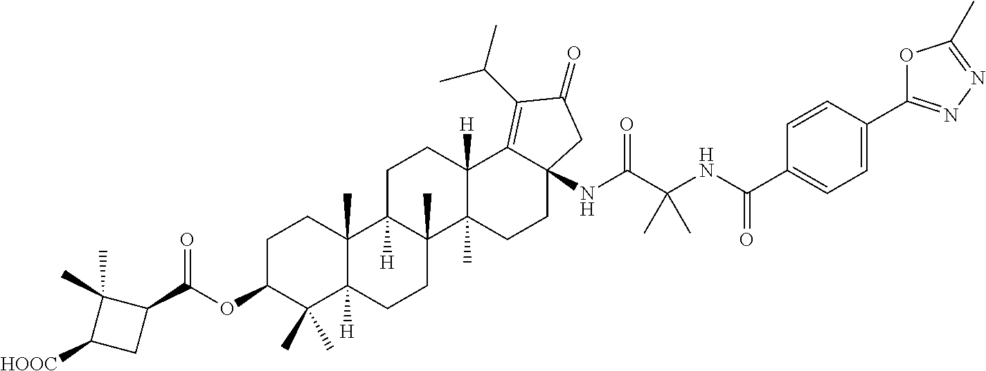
C1C2([H])C(C)(C3(C)C([H])(C1)C1=C(C(C)C)C(=O)CC1(NC(C(NC(C1=CC=C(C4=NN=C(C)O4)C=C1)=O)(C)C)=O)CC3)CCC1([H])C2(C)CCC(OC(C2C(C)(C)C([HOOC])C2)=O)C1(C)C
